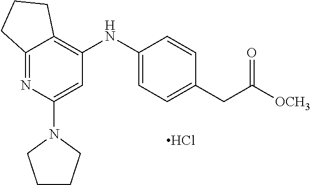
C12=NC(N3CCCC3)=CC(NC3=CC=C(CC([OCH3])=O)C=C3)=C1CCC2.Cl
